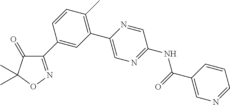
C1(=O)C(C2=CC(C3=CN=C(NC(C4=CN=CC=C4)=O)C=N3)=C(C)C=C2)=NOC1(C)C
